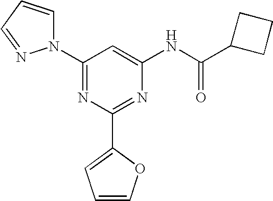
C1(N2C=CC=N2)=NC(C2=CC=CO2)=NC(NC(C2CCC2)=O)=C1
